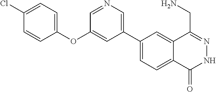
C1(C2=CN=CC(OC3=CC=C(Cl)C=C3)=C2)=CC=C2C(=C1)C(CN)=NNC2=O
